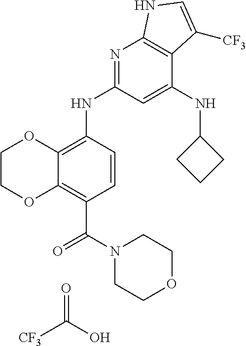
C1COC2=C(C(N3CCOCC3)=O)C=CC(NC3=NC4=C(C(NC5CCC5)=C3)C([CF3])=CN4)=C2O1.[CF3]C(=O)O
